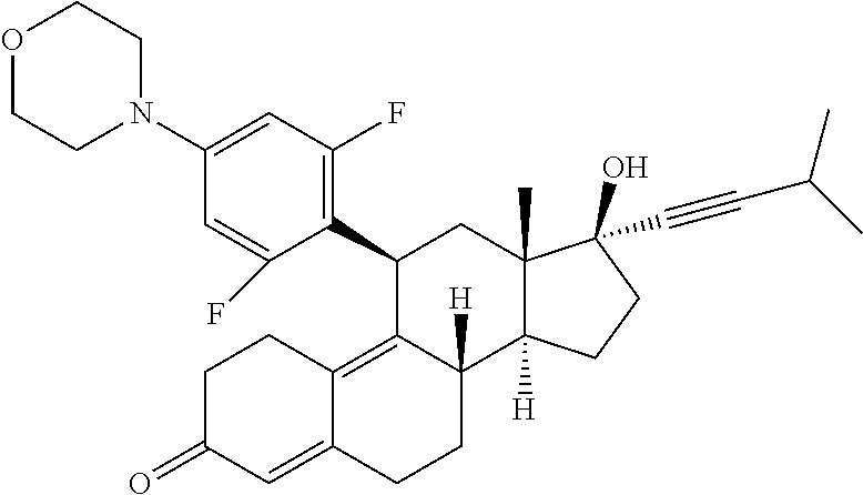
C1(C2=C(F)C=C(N3CCOCC3)C=C2F)C2=C3C(=CC(=O)CC3)CCC2([H])C2([H])C(C)(C1)C(C#CC(C)C)(O)CC2
